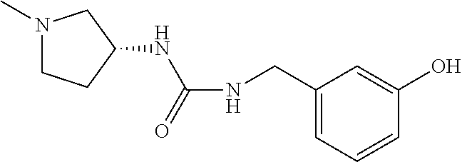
C1(CNC(=O)NC2CCN(C)C2)=CC=CC(O)=C1
